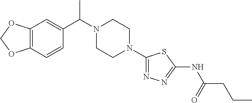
C12=C(C=CC(C(N3CCN(C4=NN=C(NC(=O)CCC)S4)CC3)C)=C1)OCO2
